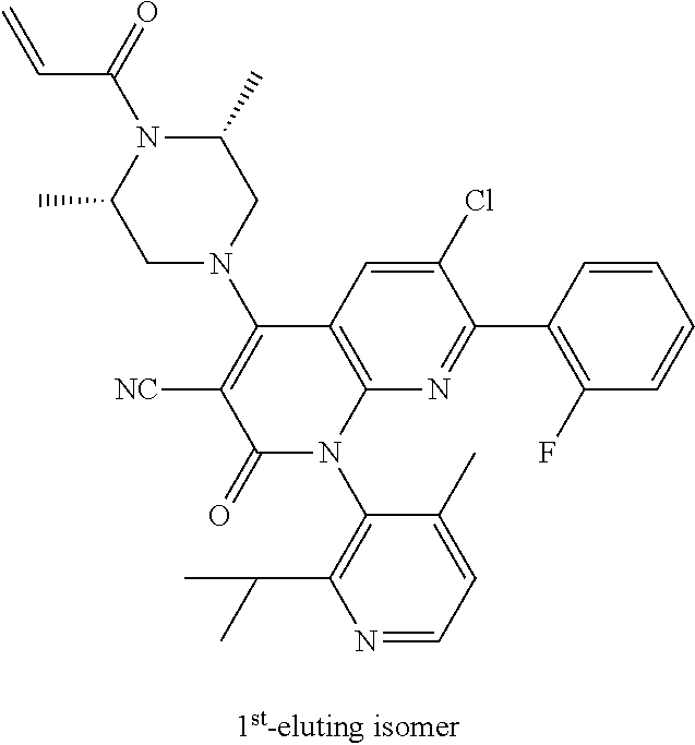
C1N(C2=C([NC])C(=O)N(C3=C(C(C)C)N=CC=C3C)C3=C2C=C(Cl)C(C2=C(F)C=CC=C2)=N3)CC(C)N(C(=O)C=C)C1C
